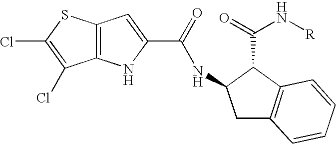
ClC1=C(Cl)C2=C(S1)C=C(C(=O)NC1CC3=C(C1C(=O)N[R])C=CC=C3)N2
